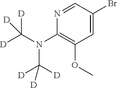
N1=CC(Br)=CC(OC)=C1N(C([D])([D])[D])C([D])([D])[D]
